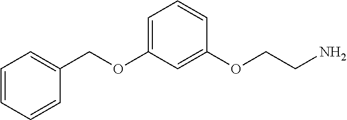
C1(COC2=CC=CC(OCCN)=C2)=CC=CC=C1
